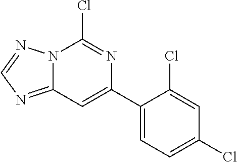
N12C(=NC=N1)C=C(C1=CC=C(Cl)C=C1Cl)N=C2Cl
